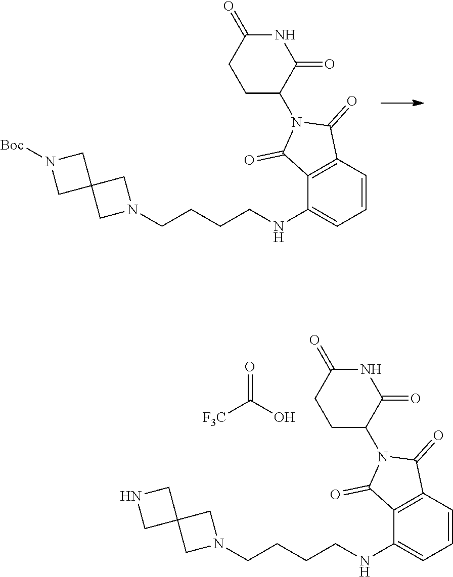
C1=CC2=C(C(NCCCCN3CC4(C3)CNC4)=C1)C(=O)N(C1C(=O)NC(=O)CC1)C2=O.[F3C]C(O)=O.C1=CC2=C(C(NCCCCN3CC4(C3)CN([Boc])C4)=C1)C(=O)N(C1C(=O)NC(=O)CC1)C2=O
